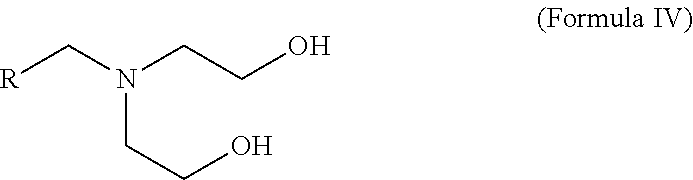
[R]CN(CCO)CCO
